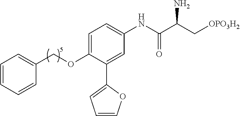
C1=C(OCC2=CC=CC=C2)C(C2=CC=CO2)=CC(NC(C(C[OPO3H2])N)=O)=C1
